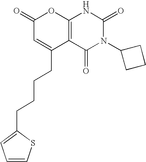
C1(=O)C=C(CCCCC2=CC=CS2)C2=C(O1)NC(=O)N(C1CCC1)C2=O
